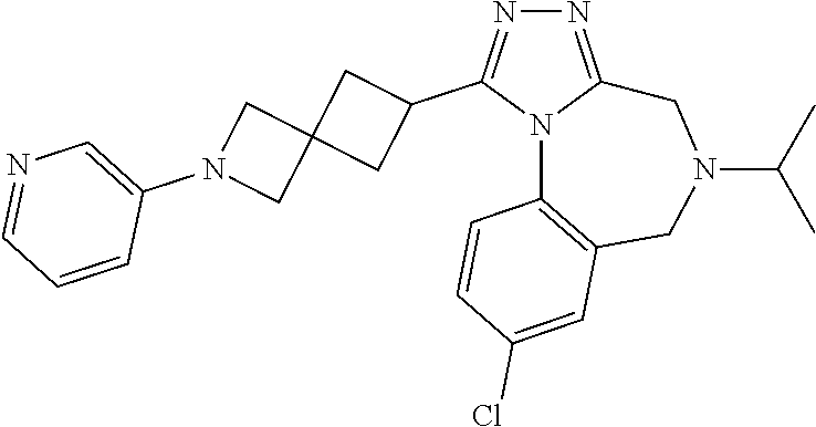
N1=C2N(C(C3CC4(C3)CN(C3=CN=CC=C3)C4)=N1)C1=C(CN(C(C)C)C2)C=C(Cl)C=C1
